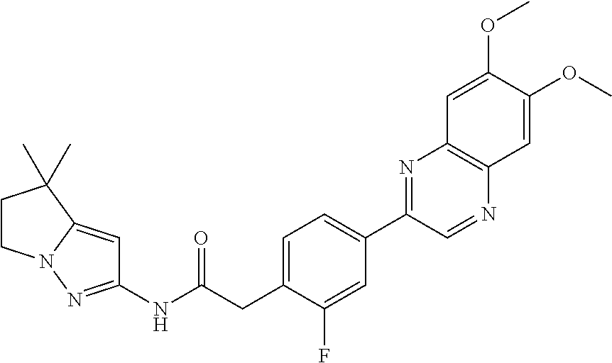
C1(NC(CC2=CC=C(C3=NC4=C(N=C3)C=C(OC)C(OC)=C4)C=C2F)=O)=NN2C(=C1)C(C)(C)CC2
